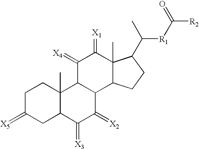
C1C(=[X5])CC2C(C)(C1)C1C(C(=[X2])C2=[X3])C2C(C)(C(=[X1])C1=[X4])C(C(C)[R1]C([R2])=O)CC2
